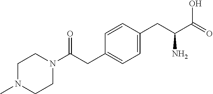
C1CN(C)CCN1C(CC1=CC=C(CC(C(O)=O)N)C=C1)=O
